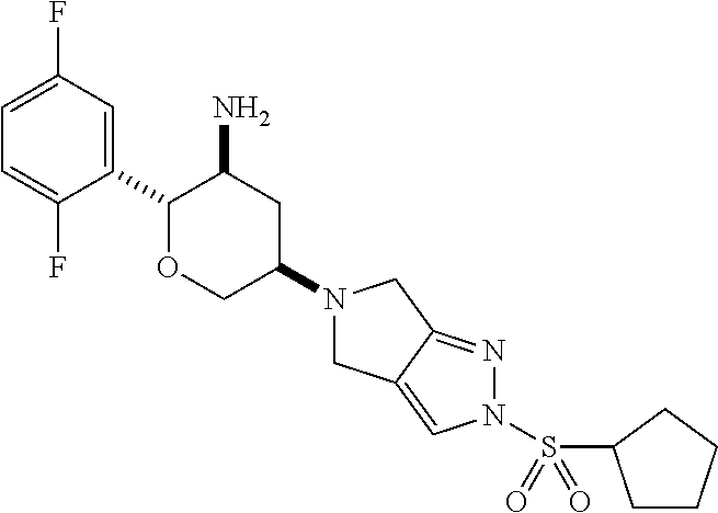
C1(C2OCC(N3CC4=CN(S(=O)(=O)C5CCCC5)N=C4C3)CC2N)=CC(F)=CC=C1F
